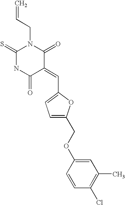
C=CCN1C(=S)NC(=O)C(=CC2=CC=C(COC3=CC(C)=C(Cl)C=C3)O2)C1=O
